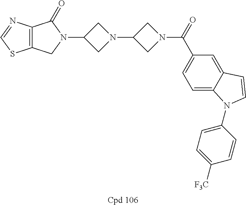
C12=C(C(=O)N(C3CN(C4CN(C(=O)C5=CC=C6C(=C5)C=CN6C5=CC=C([F3C])C=C5)C4)C3)C1)N=CS2.[Cpd 106]
